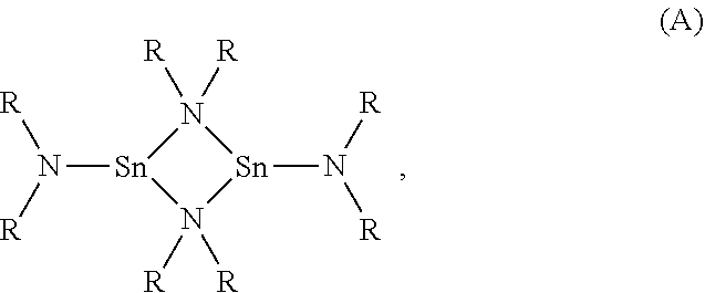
[R]N([R])[Sn]1N([R])([R])[Sn](N([R])[R])N1([R])[R]
